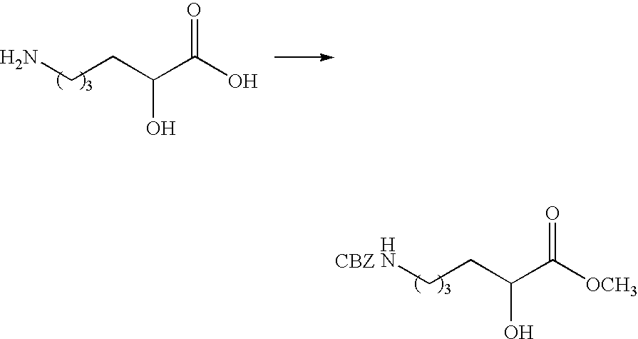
NCCC(C(O)=O)O.NCCC(C([OCH3])=O)O
